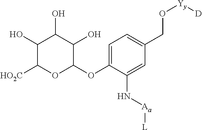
C1(O)C([HO2C])OC(OC2=CC=C(CO[Yy][D])C=C2N[Aa][L])C(O)C1O
